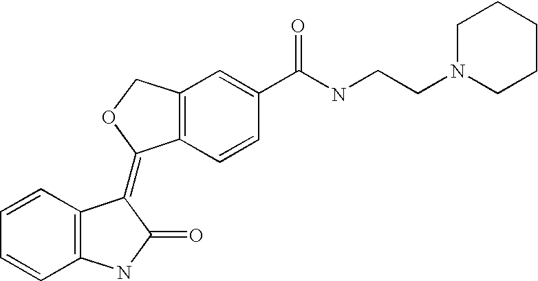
C12=C(C=CC(C(NCCN3CCCCC3)=O)=C1)C(=C1C3=C(C=CC=C3)NC1=O)OC2
